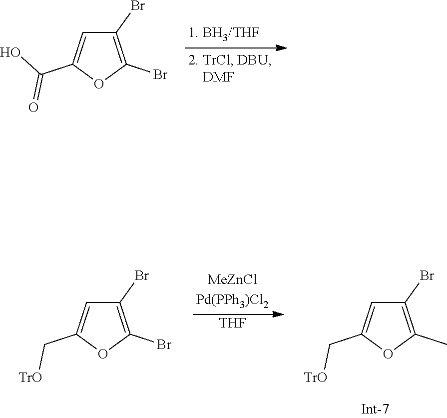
C1(Br)=C(Br)OC(C(O)=O)=C1.C1(Br)=C(C)OC(C[TrO])=C1.C1(Br)=C(Br)OC(C[TrO])=C1.[THF]
